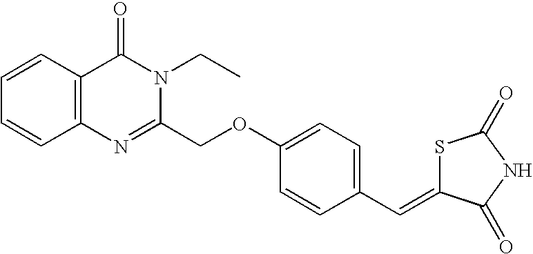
C12=C(C=CC=C1)C(=O)N(CC)C(COC1=CC=C(C=C3SC(=O)NC3=O)C=C1)=N2
